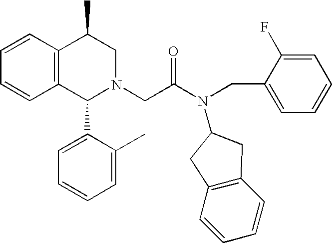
C12=C(C=CC=C1)C(C)CN(CC(=O)N(CC1=CC=CC=C1F)C1CC3=C(C1)C=CC=C3)C2C1=CC=CC=C1C
